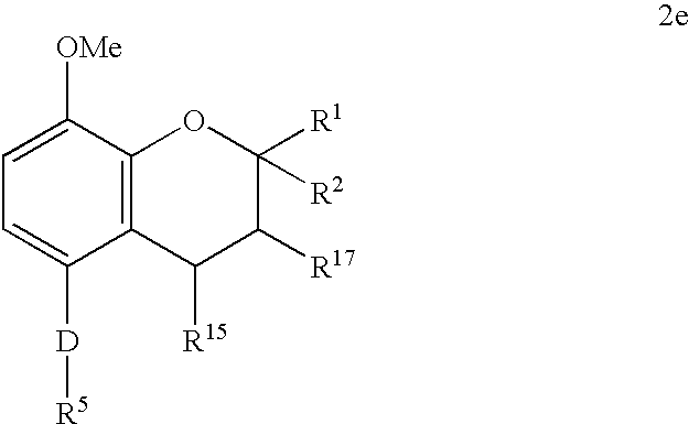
C1=C([OMe])C2=C(C([D][R5])=C1)C([R15])C([R17])C([R1])([R2])O2
